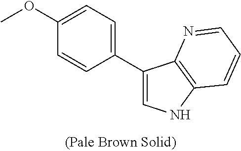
C1(C2=CNC3=C2N=CC=C3)=CC=C(OC)C=C1
